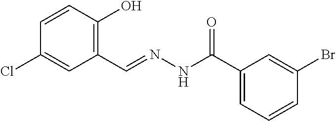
C1=CC(O)=C(C=NNC(C2=CC=CC(Br)=C2)=O)C=C1Cl
